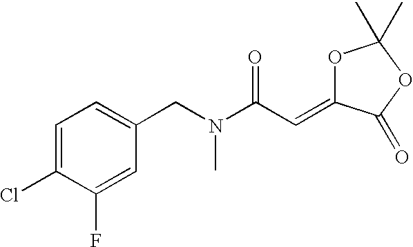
C1=C(Cl)C(F)=CC(CN(C(C=C2OC(C)(C)OC2=O)=O)C)=C1
